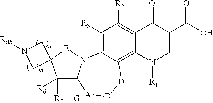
C1([R3])=C2C(=C3C(=C1[R2])C(=O)C(C(O)=O)=CN3[R1])[D]B[A]C1([G])N2[E]C2(C1([R7])[R6])CN([R8b])C2
